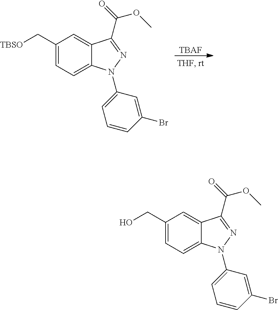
C1(C[TBSO])=CC=C2C(=C1)C(C(=O)OC)=NN2C1=CC=CC(Br)=C1.[TBAF].C1(CO)=CC=C2C(=C1)C(C(=O)OC)=NN2C1=CC=CC(Br)=C1
